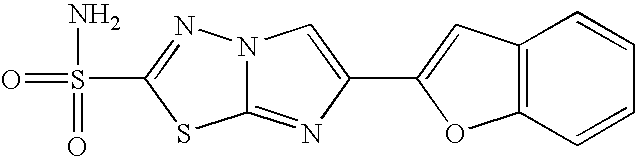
C12=NC(C3=CC4=C(O3)C=CC=C4)=CN1N=C(S(N)(=O)=O)S2
